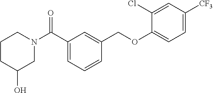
C1(C(N2CCCC(O)C2)=O)=CC=CC(COC2=CC=C([CF3])C=C2Cl)=C1
